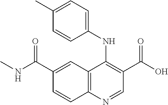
C1(C(NC)=O)=CC2=C(C=C1)N=CC(C(O)=O)=C2NC1=CC=C(C)C=C1
